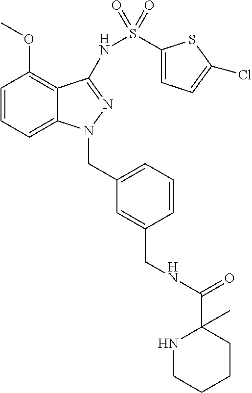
C1=CC=C2C(=C1OC)C(NS(C1=CC=C(Cl)S1)(=O)=O)=NN2CC1=CC=CC(CNC(=O)C2(C)NCCCC2)=C1
